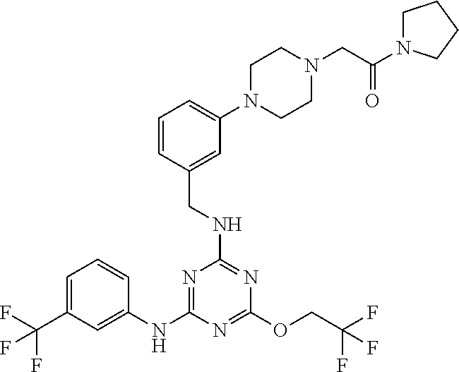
N1=C(NC2=CC(C(F)(F)F)=CC=C2)N=C(OCC(F)(F)F)N=C1NCC1=CC(N2CCN(CC(N3CCCC3)=O)CC2)=CC=C1
